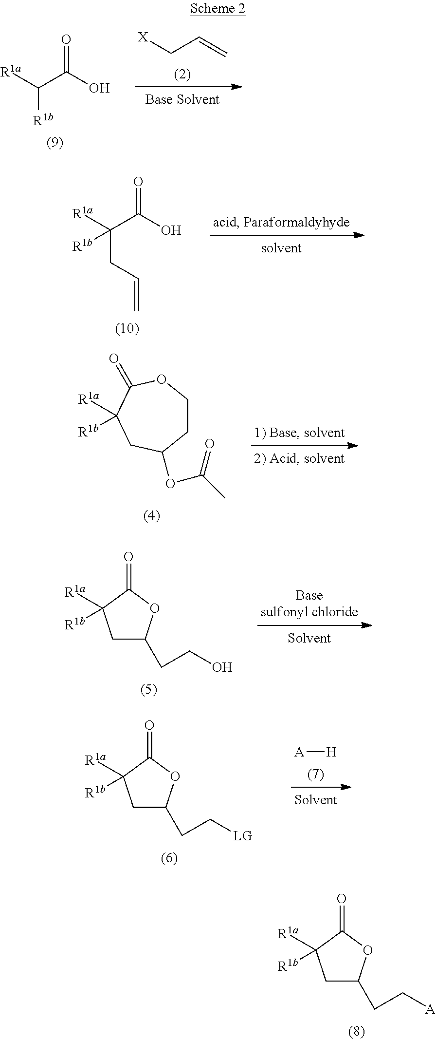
C([R1b])([R1a])C(O)=O.[X]CC=C.C(CC=C)([R1a])(C(O)=O)[R1b].C1COC(=O)C([R1a])([R1b])CC1OC(C)=O.C1C(CC[A])OC(=O)C1([R1a])[R1b].C1C(CCO)OC(=O)C1([R1a])[R1b].C1C(CC[LG])OC(=O)C1([R1a])[R1b].[A][H]
